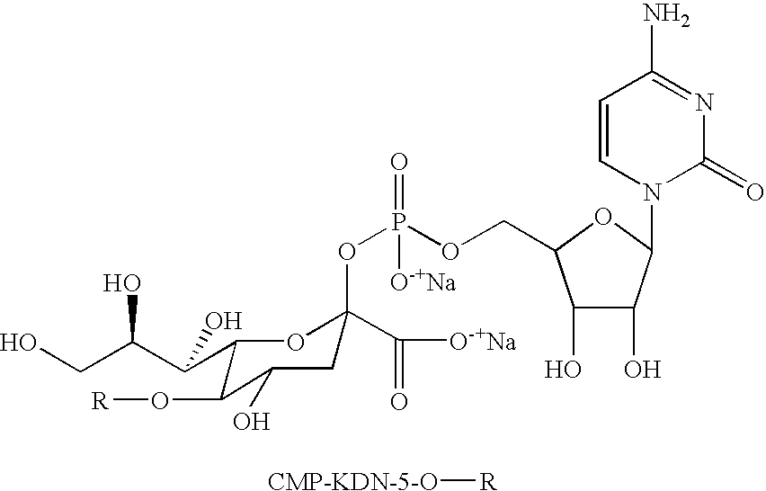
C1=CN(C2C(O)C(O)C(COP(OC3(C([O-+Na])=O)CC(O)C(O[R])C(C(C(CO)O)O)O3)(=O)[O-+Na])O2)C(=O)N=C1N.[CMP-KDN-5-O][R]
